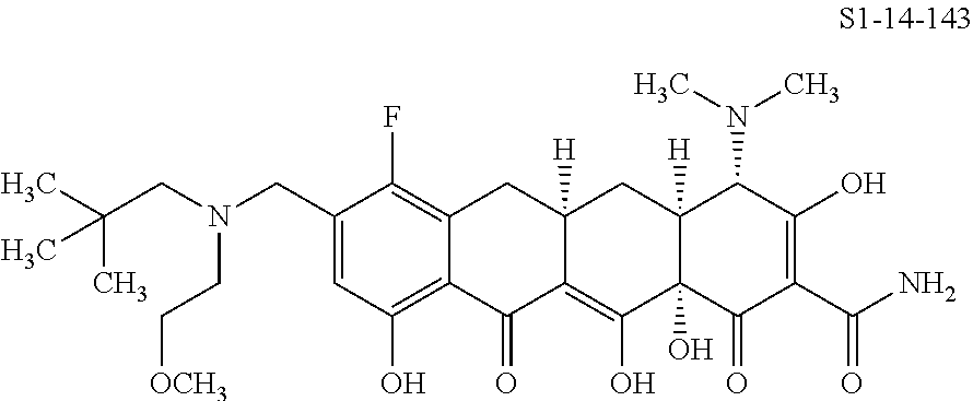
C1(CN(CC(C)(C)C)CC[OCH3])=CC(O)=C2C(=C1F)CC1([H])C(=C(O)C3(O)C([H])(C1)C(N(C)C)C(O)=C(C(=O)N)C3=O)C2=O
